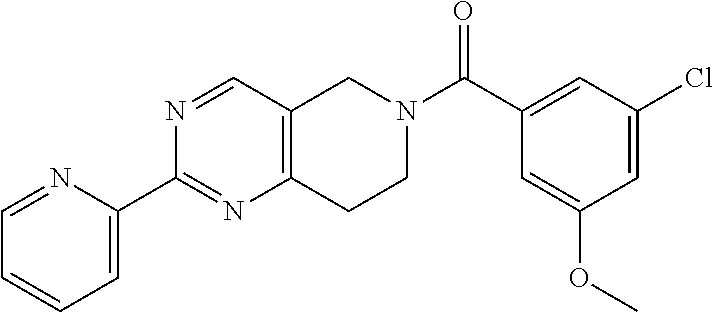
C1=NC(C2=NC3=C(C=N2)CN(C(C2=CC(Cl)=CC(OC)=C2)=O)CC3)=CC=C1
